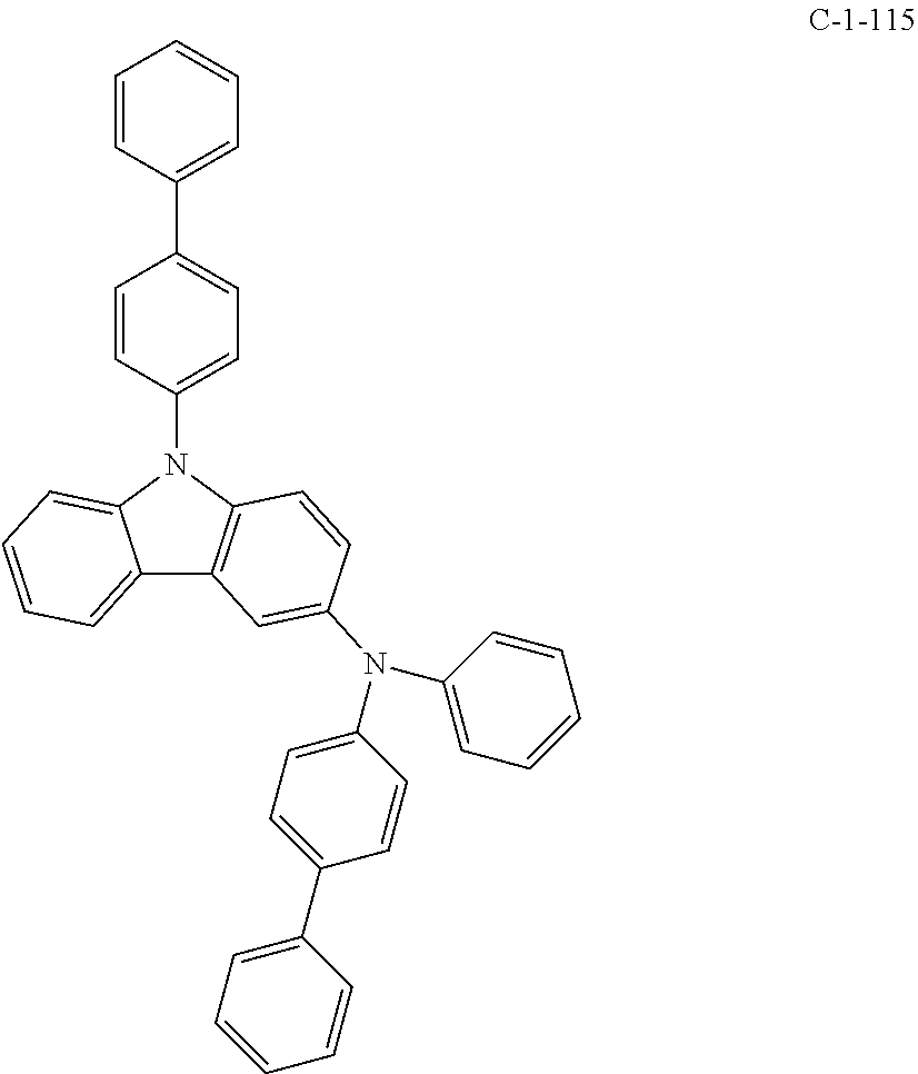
C12=CC=CC=C1N(C1=CC=C(C3=CC=CC=C3)C=C1)C1=C2C=C(N(C2=CC=CC=C2)C2=CC=C(C3=CC=CC=C3)C=C2)C=C1
